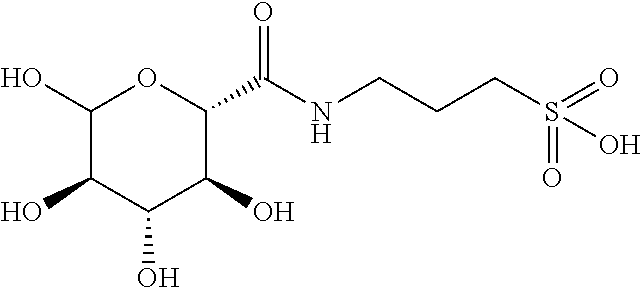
C1(O)C(O)C(O)C(O)C(C(NCCCS(=O)(=O)O)=O)O1
